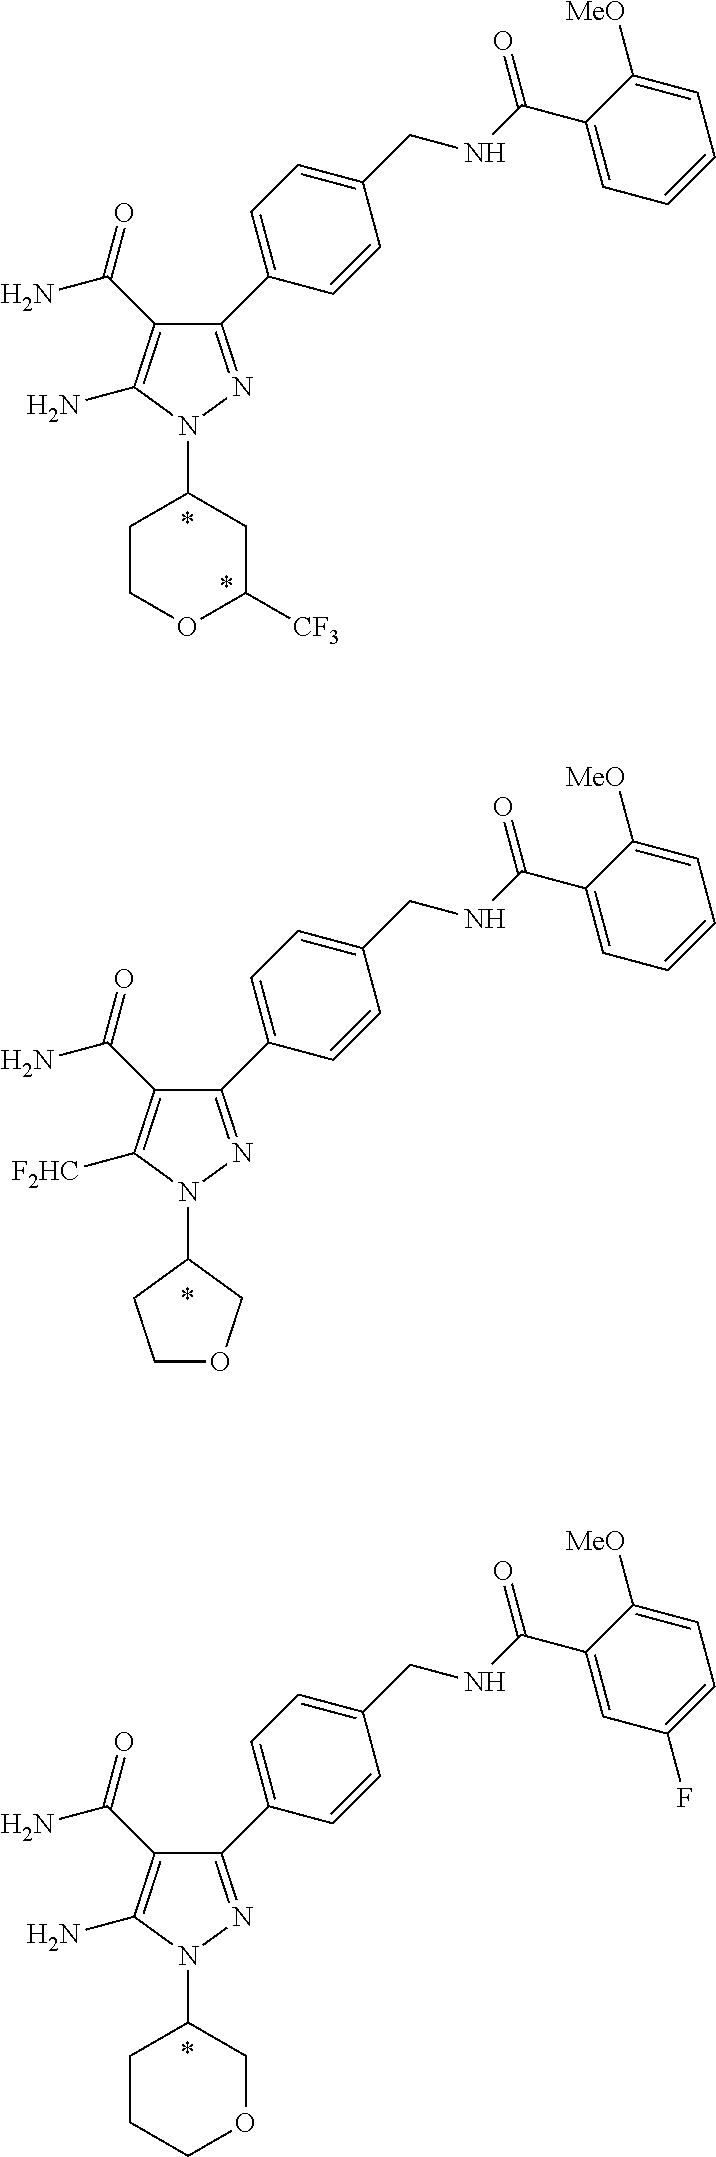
N1(C2CCOC2)N=C(C2=CC=C(CNC(C3=CC=CC=C3[MeO])=O)C=C2)C(C(N)=O)=C1[F2HC].N1(C2CCOC([CF3])C2)N=C(C2=CC=C(CNC(C3=CC=CC=C3[MeO])=O)C=C2)C(C(N)=O)=C1N.N1(C2CCCOC2)N=C(C2=CC=C(CNC(C3=CC(F)=CC=C3[MeO])=O)C=C2)C(C(N)=O)=C1N
